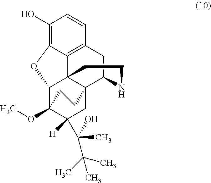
C1(O)=C2C3=C(C=C1)CC1C45C3(C(C(OC)(C([H])(C(C(C)(C)C)(O)C)C4)CC5)O2)CCN1
